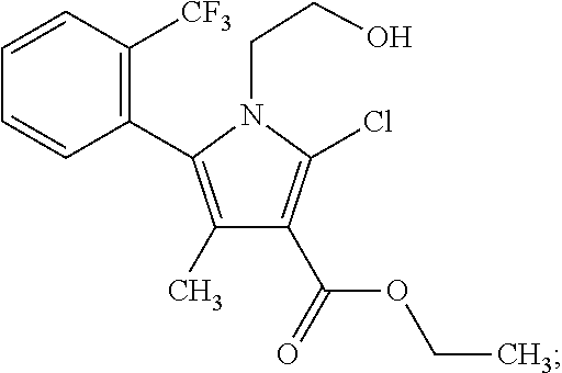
C1=CC(C2=C(C)C(C(=O)OCC)=C(Cl)N2CCO)=C([CF3])C=C1
